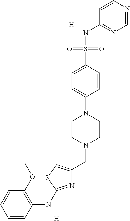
C1=NC=CC(NS(C2=CC=C(N3CCN(CC4=CSC(NC5=C(OC)C=CC=C5)=N4)CC3)C=C2)(=O)=O)=N1.[H].[H]
